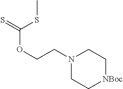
[NBoc]1CCN(CCOC(=S)SC)CC1
